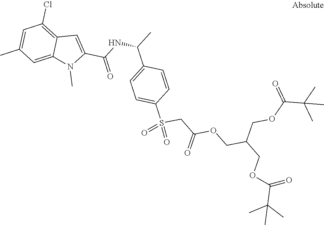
C1=C(C(NC(C)C2=CC=C(S(CC(OCC(COC(=O)C(C)(C)C)COC(C(C)(C)C)=O)=O)(=O)=O)C=C2)=O)N(C)C2=CC(C)=CC(Cl)=C12
